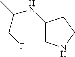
C1(NC(C)CF)CNCC1
